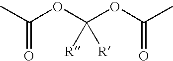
CC(OC(OC(C)=O)([R])[R])=O
